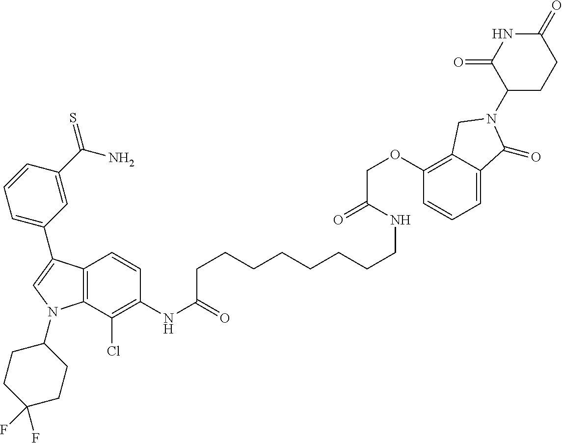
C12=C(C(Cl)=C(NC(=O)CCCCCCCCNC(=O)COC3=C4C(=CC=C3)C(=O)N(C3CCC(=O)NC3=O)C4)C=C1)N(C1CCC(F)(F)CC1)C=C2C1=CC=CC(C(N)=S)=C1
